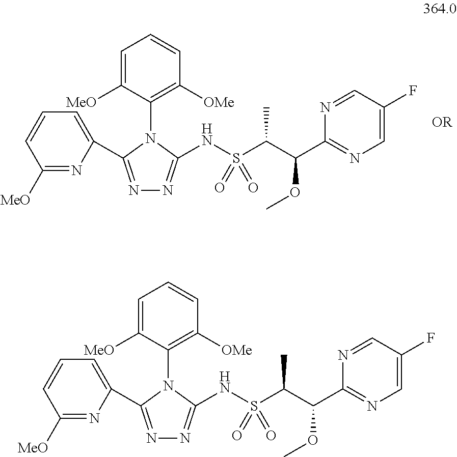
C1=C([MeO])C(N2C(C3=CC=CC([MeO])=N3)=NN=C2NS(C(C(C2=NC=C(F)C=N2)OC)C)(=O)=O)=C([OMe])C=C1.C1=C([MeO])C(N2C(C3=CC=CC([MeO])=N3)=NN=C2NS(C(C(C2=NC=C(F)C=N2)OC)C)(=O)=O)=C([OMe])C=C1
